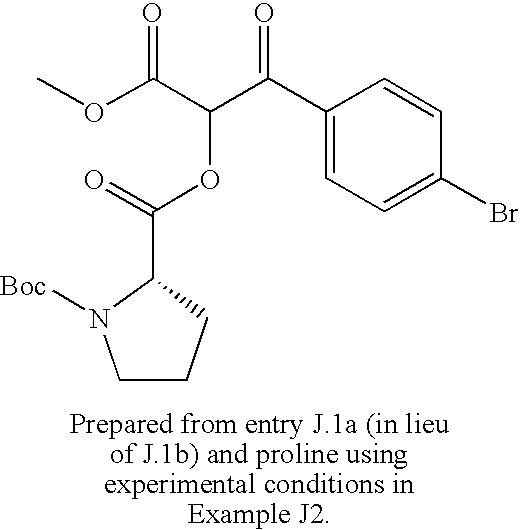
C1(C(C(C(OC)=O)OC(=O)C2CCCN2[Boc])=O)=CC=C(Br)C=C1
